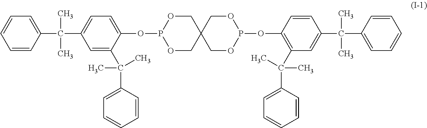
C1=CC=CC(C(C)(C)C2=CC=C(OP3OCC4(CO3)COP(OC3=C(C(C5=CC=CC=C5)(C)C)C=C(C(C5=CC=CC=C5)(C)C)C=C3)OC4)C(C(C3=CC=CC=C3)(C)C)=C2)=C1
